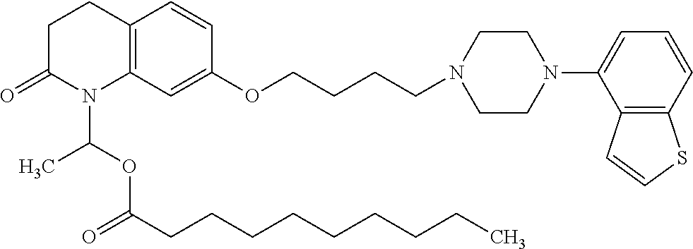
C12=C(C=C(OCCCCN3CCN(C4=CC=CC5=C4C=CS5)CC3)C=C1)N(C(OC(=O)CCCCCCCCC)C)C(=O)CC2
